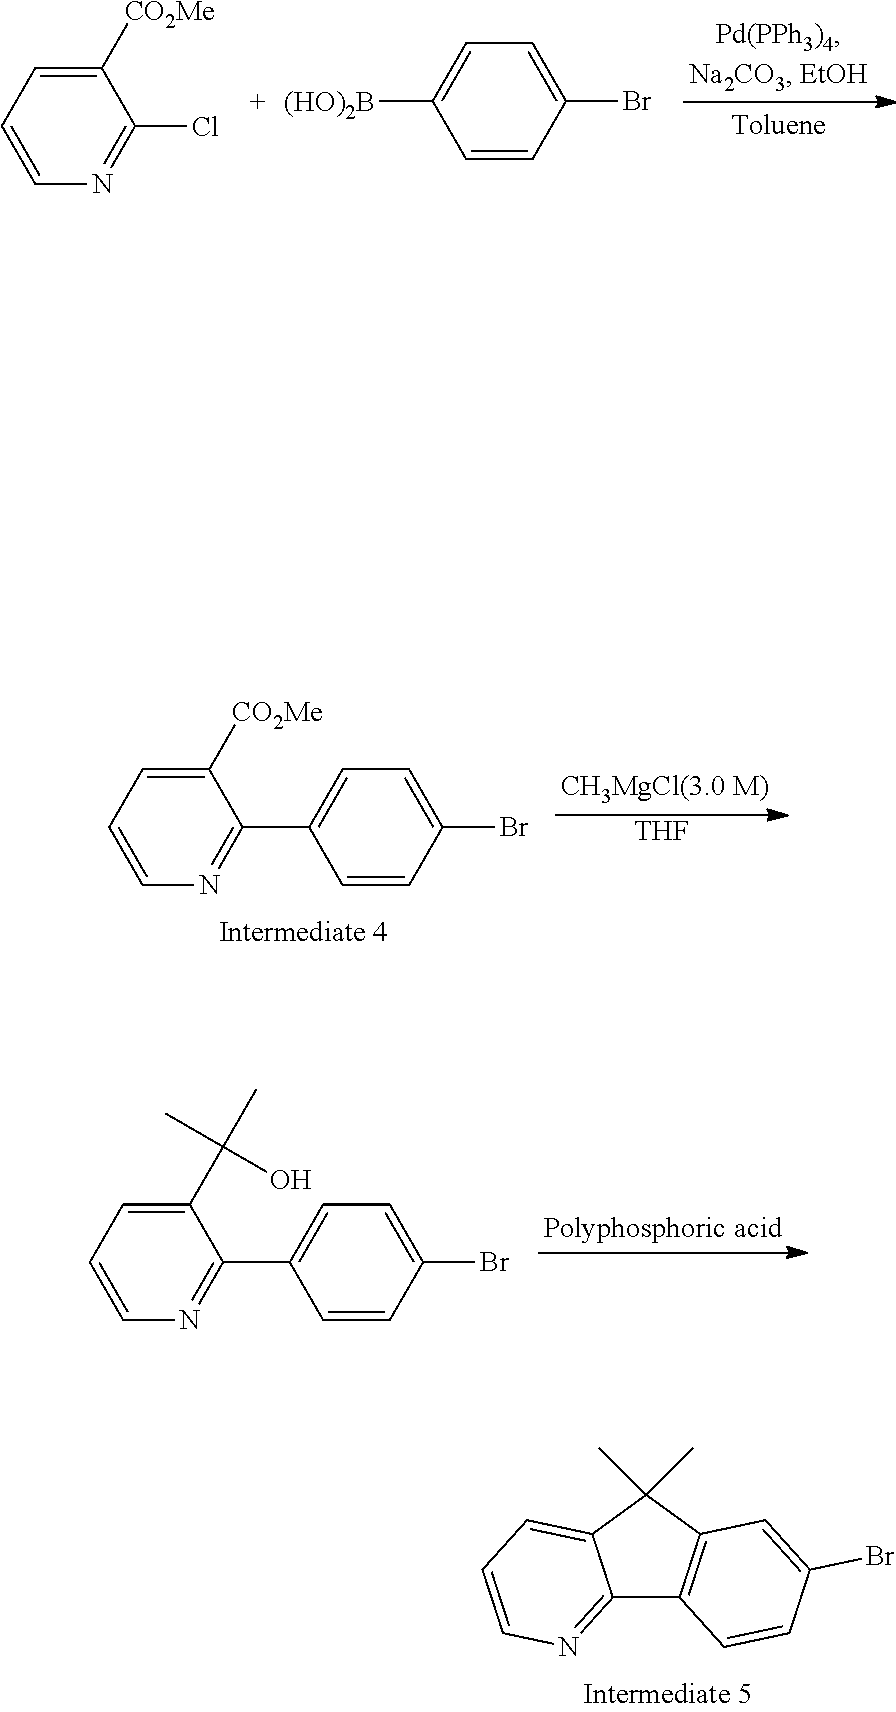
C1=C(Br)C=CC(C2=NC=CC=C2[CO2Me])=C1.[THF].C1=C(Br)C=CC(C2=NC=CC=C2C(C)(C)O)=C1.C12=NC=CC=C1C(C)(C)C1=C2C=CC(Br)=C1.C1=C(Br)C=CC([(HO)2B])=C1.C1([CO2Me])=CC=CN=C1Cl
